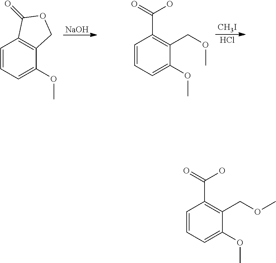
C1=C(OC)C(COC)=C(C(=O)O)C=C1.C1=C(OC)C2=C(C=C1)C(=O)OC2.[NaOH].[CH3I].Cl.C1=C(OC)C(COC)=C(C(=O)O)C=C1
